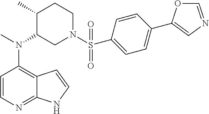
C12=C(N(C)C3CN(S(=O)(C4=CC=C(C5=CN=CO5)C=C4)=O)CCC3C)C=CN=C1NC=C2
